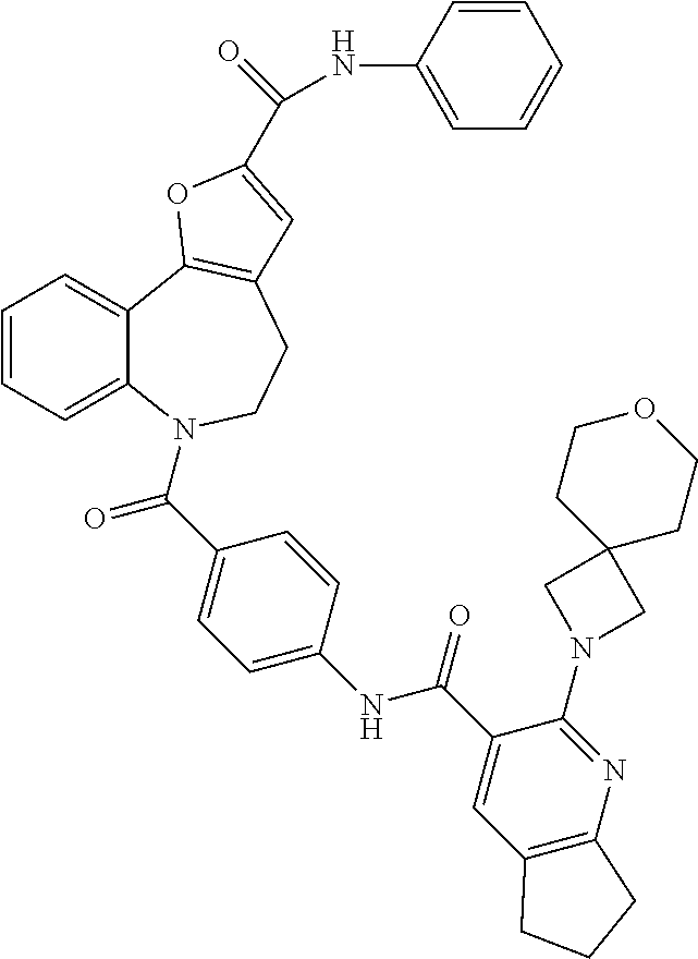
C1=CC=C2C(=C1)C1=C(CCN2C(=O)C2=CC=C(NC(=O)C3=CC4=C(N=C3N3CC5(C3)CCOCC5)CCC4)C=C2)C=C(C(NC2=CC=CC=C2)=O)O1
